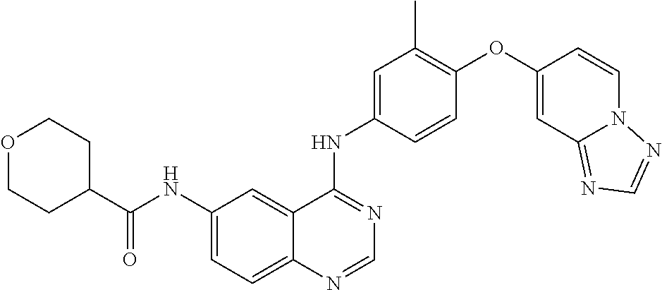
C1(NC(C2CCOCC2)=O)=CC=C2C(=C1)C(NC1=CC(C)=C(OC3=CC4=NC=NN4C=C3)C=C1)=NC=N2
